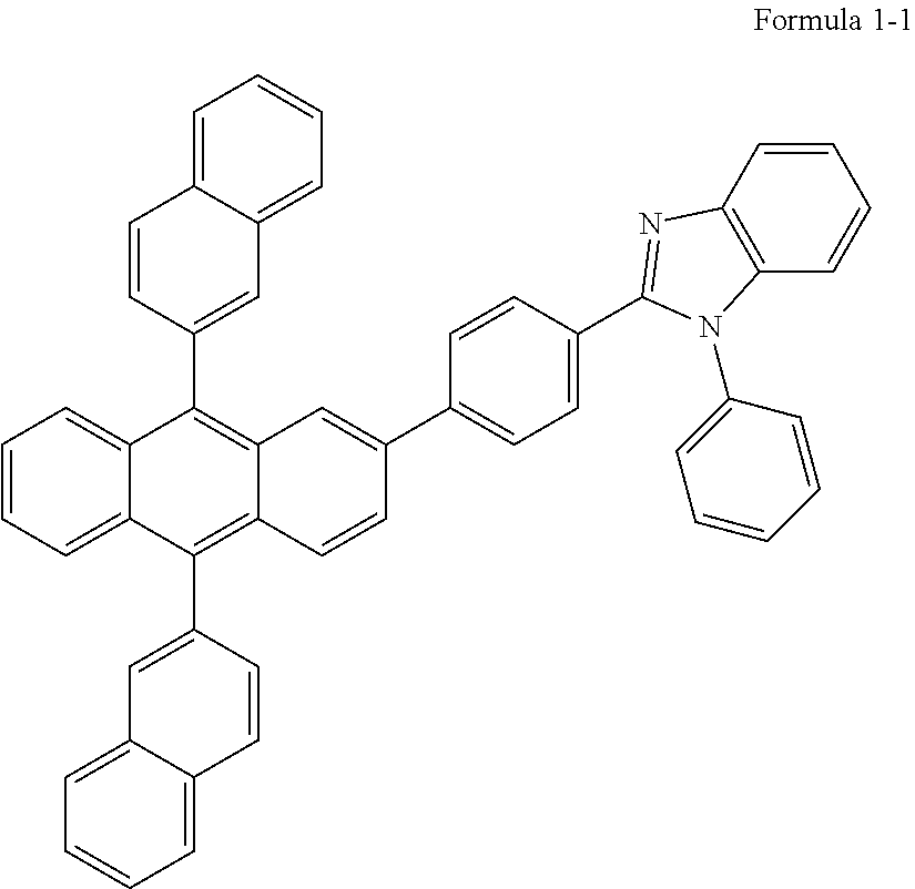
C12=CC=CC=C1C(C1=CC3=CC=CC=C3C=C1)=C1C(=C2C2=CC3=CC=CC=C3C=C2)C=C(C2=CC=C(C3=NC4=C(C=CC=C4)N3C3=CC=CC=C3)C=C2)C=C1
